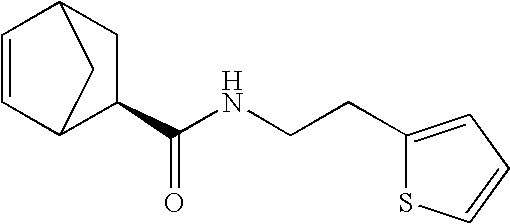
C1=CC2C(C(NCCC3=CC=CS3)=O)CC1C2
